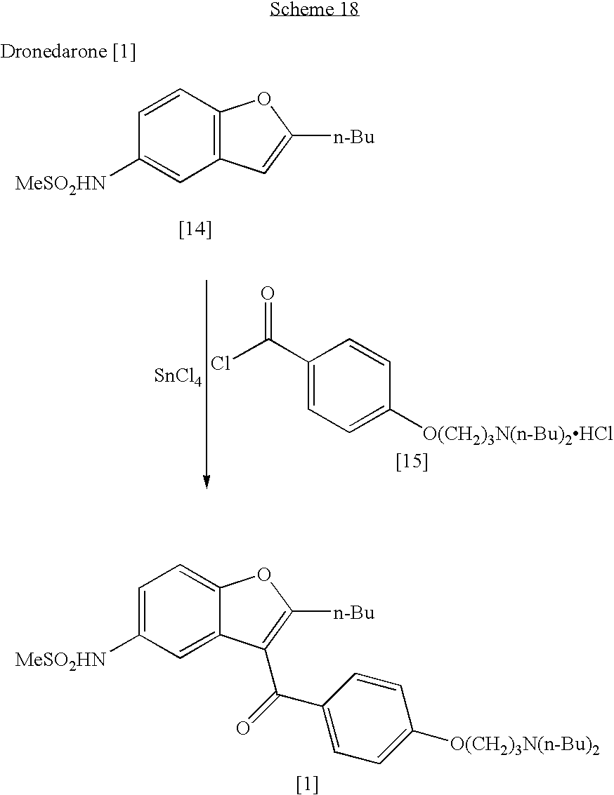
C1=C([MeSO2HN])C=C2C(=C1)OC([n-Bu])=C2C(=O)C1=CC=C([O(CH2)3N(n-Bu)2])C=C1.C1=CC2=C(C=C1[MeSO2HN])C=C([n-Bu])O2.C1(C(Cl)=O)=CC=C([O(CH2)3N(n-Bu)2HCl])C=C1.[SnCl4]
